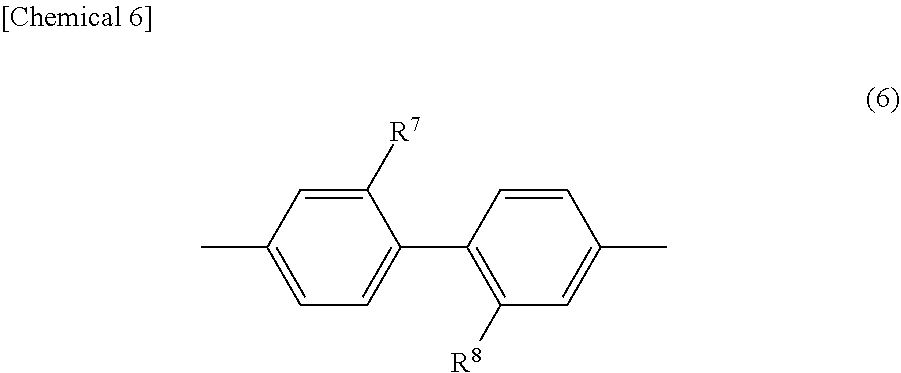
CC1=CC=C(C2=C([R8])C=C(C)C=C2)C([R7])=C1
